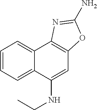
C12=CC=CC=C1C(NCC)=CC1=C2N=C(N)O1
